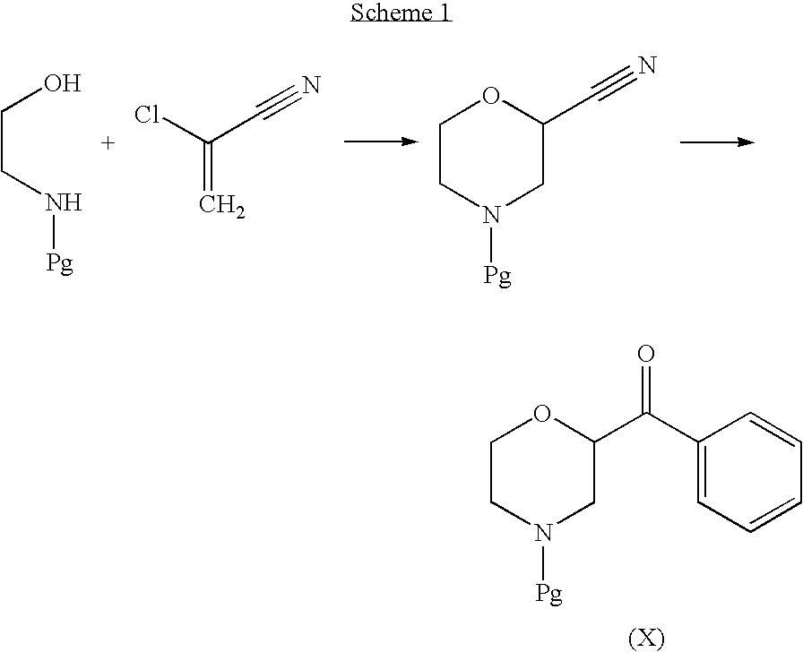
C1CN([Pg])CC(C(C2=CC=CC=C2)=O)O1.C(CN[Pg])O.ClC(C#N)=C.C1CN([Pg])CC(C#N)O1
